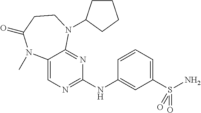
C12=CN=C(NC3=CC(S(N)(=O)=O)=CC=C3)N=C1N(C1CCCC1)CCC(=O)N2C
